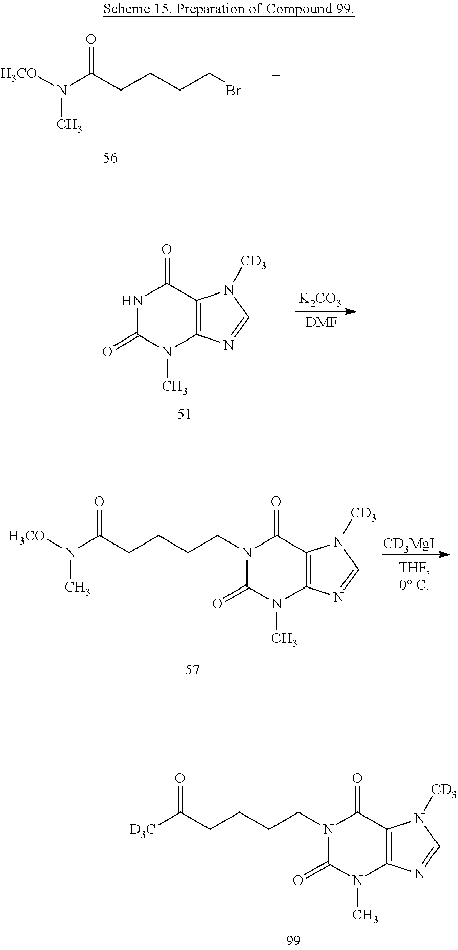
C12=C(C(=O)NC(=O)N1C)N([CD3])C=N2.[DMF].[K2CO3].C12=C(C(=O)N(CCCCC(N([H3CO])C)=O)C(=O)N1C)N([CD3])C=N2.[CD3MgI].C12=C(C(=O)N(CCCCC([D3C])=O)C(=O)N1C)N([CD3])C=N2.BrCCCCC(=O)N(C)[H3CO]
